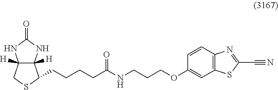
C(NCCCOC1=CC2=C(C=C1)N=C(C#N)S2)(=O)CCCCC1C2([H])C([H])(CS1)NC(=O)N2
